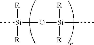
C[Si](O[Si](CC)([R])[R])([R])[R]
